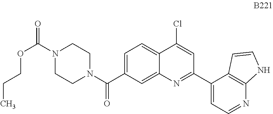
C1=C(C(N2CCN(C(=O)OCCC)CC2)=O)C=C2C(=C1)C(Cl)=CC(C1=CC=NC3=C1C=CN3)=N2
